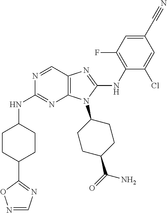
N1=CC2=C(N=C1NC1CCC(C3=NC=NO3)CC1)N(C1CCC(C(=O)N)CC1)C(NC1=C(F)C=C(C#N)C=C1Cl)=N2
